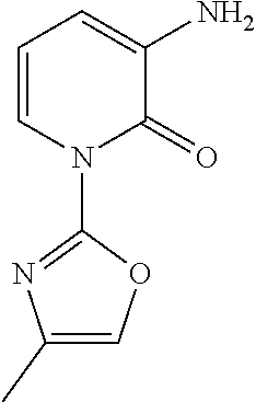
C1=CN(C2=NC(C)=CO2)C(=O)C(N)=C1
